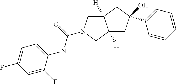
C12([H])CN(C(=O)NC3=CC=C(F)C=C3F)CC1([H])CC(C1=CC=CC=C1)(O)C2
